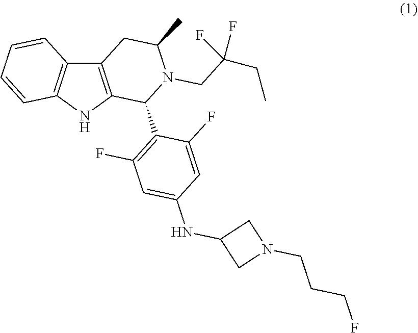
C12=C(NC3=C1C=CC=C3)C(C1=C(F)C=C(NC3CN(CCCF)C3)C=C1F)N(CC(F)(F)CC)C(C)C2
